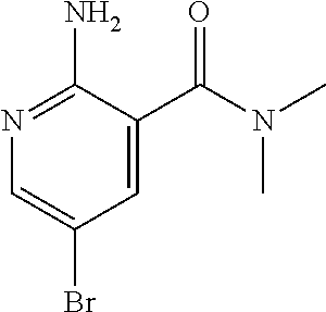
N1=C(N)C(C(N(C)C)=O)=CC(Br)=C1
